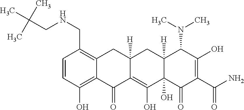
C1=CC(O)=C2C(=C1CNCC(C)(C)C)CC1([H])C(=C(O)C3(O)C([H])(C1)C(N(C)C)C(O)=C(C(N)=O)C3=O)C2=O
